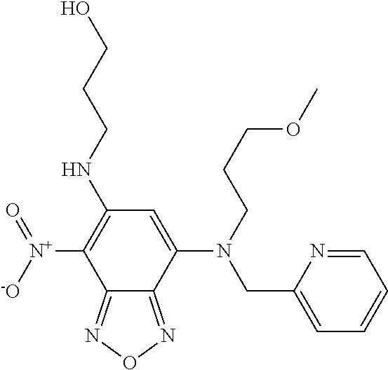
C12=NON=C1C([N+]([O-])=O)=C(NCCCO)C=C2N(CCCOC)CC1=CC=CC=N1
